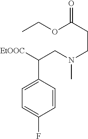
C1=C(C(CN(CCC(=O)OCC)C)[EtOOC])C=CC(F)=C1
